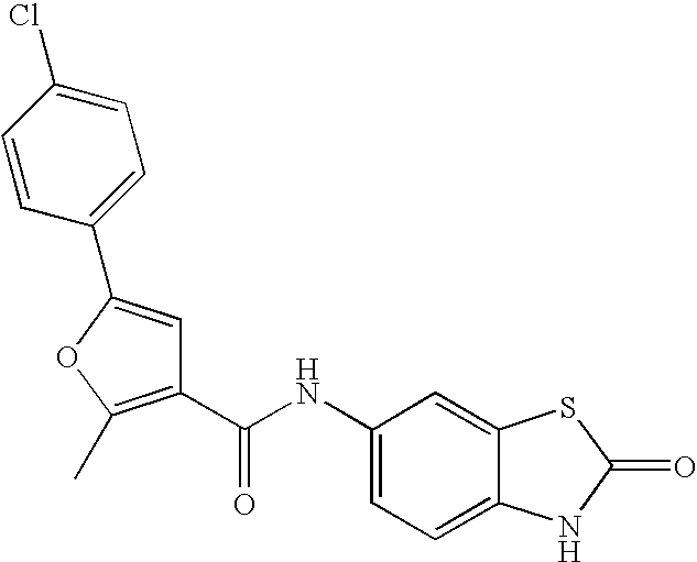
C1=C(NC(C2=C(C)OC(C3=CC=C(Cl)C=C3)=C2)=O)C=C2C(=C1)NC(=O)S2
